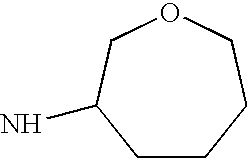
C1CCCOCC1N
